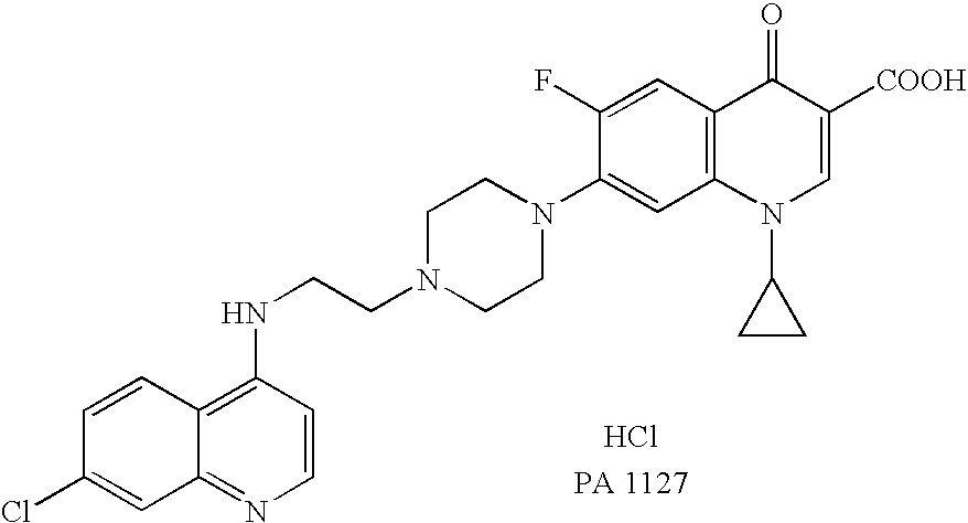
C1(F)=CC2=C(C=C1N1CCN(CCNC3=C4C(=NC=C3)C=C(Cl)C=C4)CC1)N(C1CC1)C=C([COOH])C2=O.Cl
